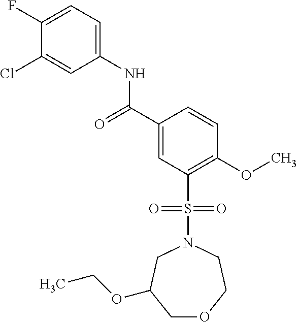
C1(F)=CC=C(NC(C2=CC(S(=O)(=O)N3CC(OCC)COCC3)=C(OC)C=C2)=O)C=C1Cl
